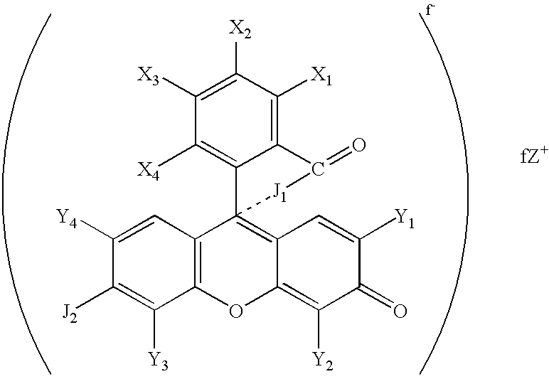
C1(=O)C([Y1])=CC2=C3(C4=C(OC2=C1[Y2])C([Y3])=C([J2])C([Y4])=C4)C1=C([X4])C([X3])=C([X2])C([X1])=C1C(=O)[J1]3
